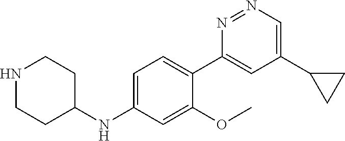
C1(C2=CC(C3CC3)=CN=N2)=CC=C(NC2CCNCC2)C=C1OC
